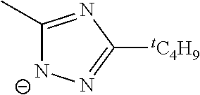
C1(C)=NC([tC4H9])=N[N-]1
